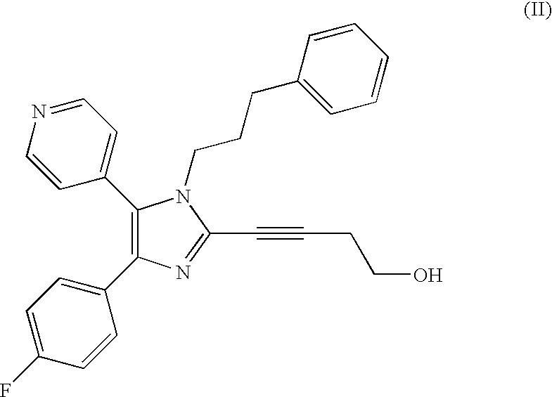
N1=C(C#CCCO)N(CCCC2=CC=CC=C2)C(C2=CC=NC=C2)=C1C1=CC=C(F)C=C1
